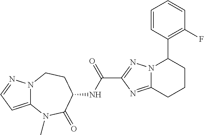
N12C(=CC=N1)N(C)C(=O)C(NC(C1=NN3C(=N1)CCCC3C1=C(F)C=CC=C1)=O)CC2
